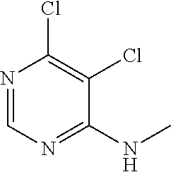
N1=CN=C(NC)C(Cl)=C1Cl
